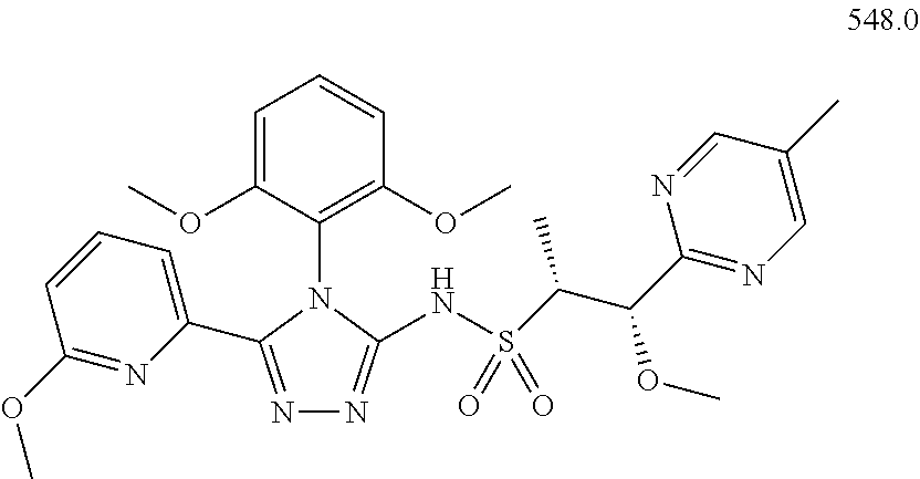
C1=C(OC)C(N2C(C3=CC=CC(OC)=N3)=NN=C2NS(=O)(=O)C(C)C(OC)C2=NC=C(C)C=N2)=C(OC)C=C1
